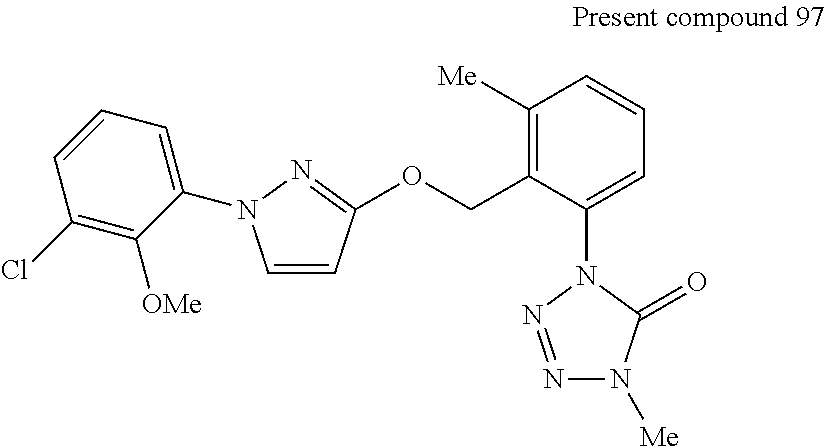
C1=CC(OCC2=C([Me])C=CC=C2N2N=NN([Me])C2=O)=NN1C1=CC=CC(Cl)=C1[OMe]
